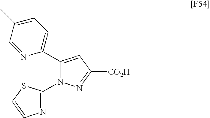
C1(C2=CC([CO2H])=NN2C2=NC=CS2)=CC=C(C)C=N1
